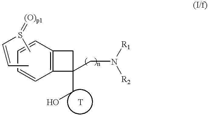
C12=C(C=CC=C1)CC2(CO)CN([R1])[R2].CS(C=CC)=[(O)p1]
